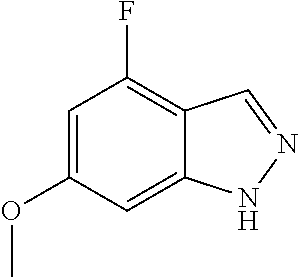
C1=C(OC)C=C2C(=C1F)C=NN2
